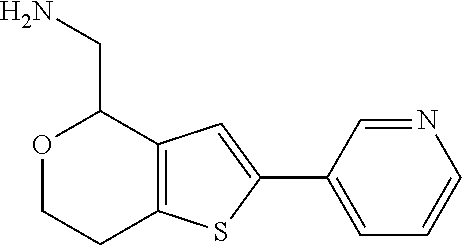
O1CCC2=C(C1CN)C=C(C1=CC=CN=C1)S2
